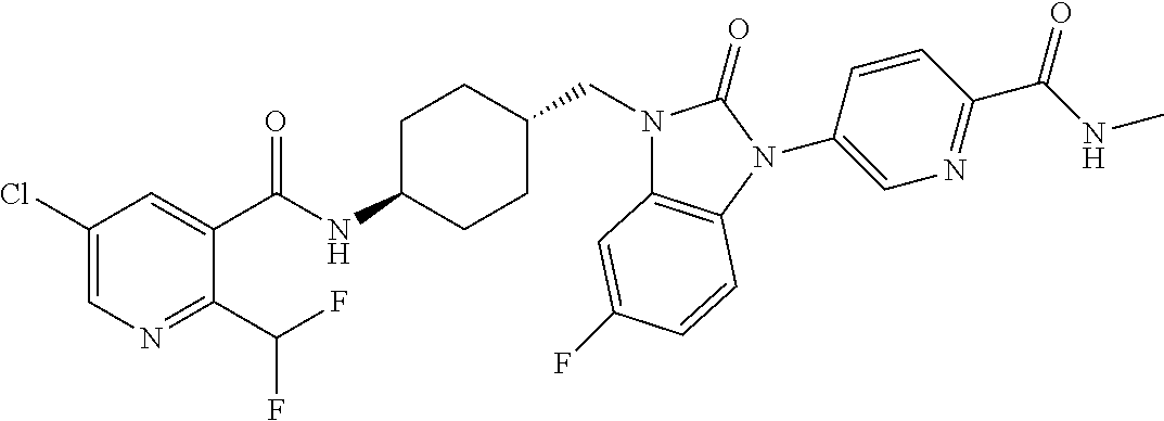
C1(Cl)=CN=C(C(F)F)C(C(NC2CCC(CN3C4=C(N(C5=CN=C(C(NC)=O)C=C5)C3=O)C=CC(F)=C4)CC2)=O)=C1
